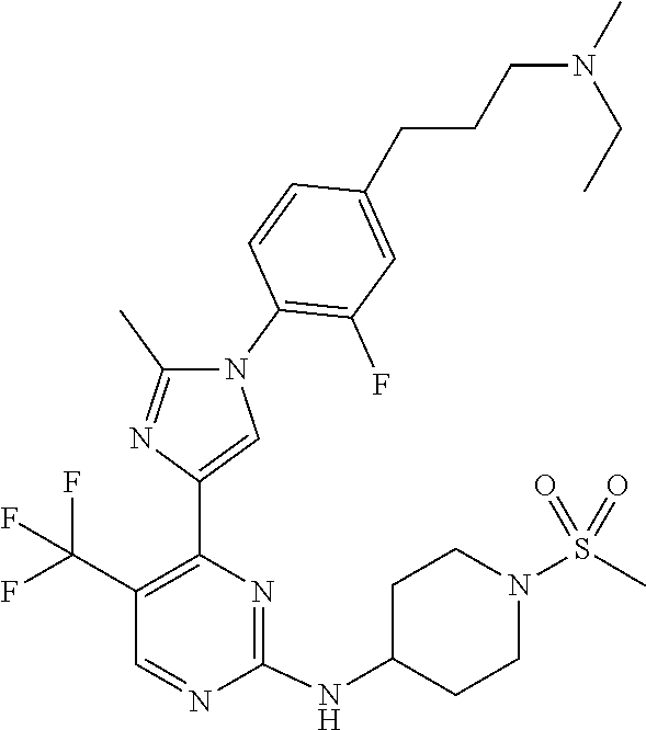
C1(NC2CCN(S(=O)(=O)C)CC2)=NC(C2=CN(C3=C(F)C=C(CCCN(C)CC)C=C3)C(C)=N2)=C(C(F)(F)F)C=N1
